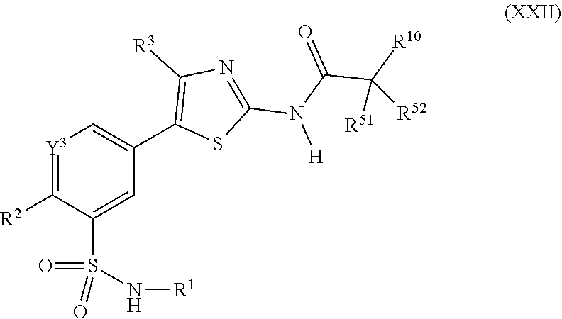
[Y3]1=C([R2])C(S(=O)(=O)N[R1])=CC(C2=C([R3])N=C(N(C(=O)C([R10])([R51])[R52])[H])S2)=C1
